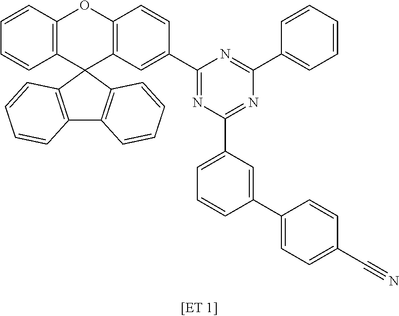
C12=C(C3(C4=C(O1)C=CC(C1=NC(C5=CC=CC(C6=CC=C(C#N)C=C6)=C5)=NC(C5=CC=CC=C5)=N1)=C4)C1=C(C4=C3C=CC=C4)C=CC=C1)C=CC=C2
